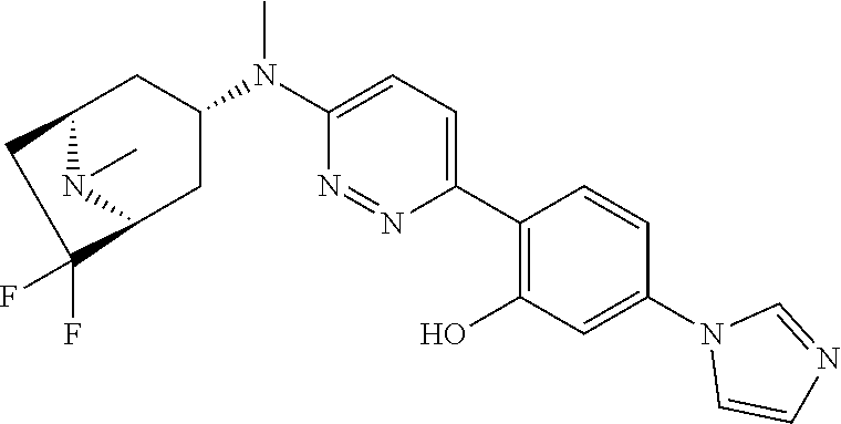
C12N(C)C(CC(N(C3=CC=C(C4=C(O)C=C(N5C=CN=C5)C=C4)N=N3)C)C1)C(F)(F)C2
